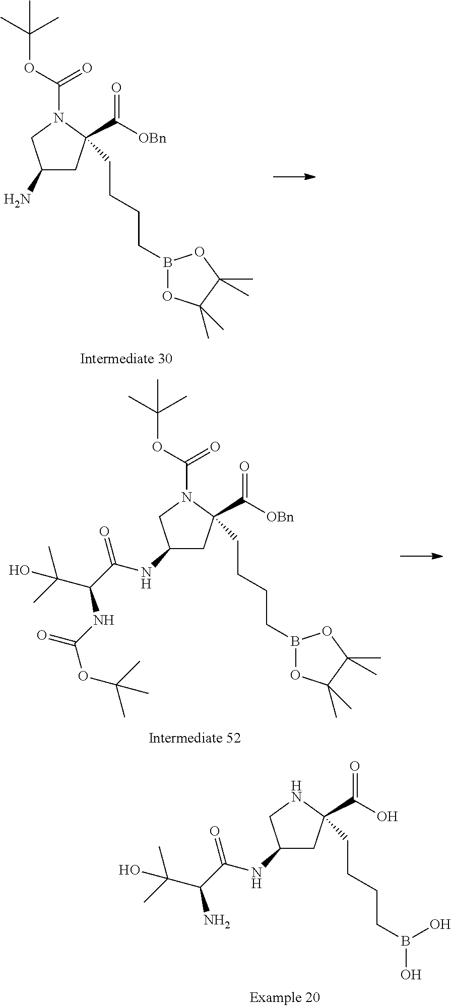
C1(NC(=O)C(N)C(C)(C)O)CC(C(O)=O)(CCCCB(O)O)NC1.C1(N)CC(C([OBn])=O)(CCCCB2OC(C)(C)C(C)(C)O2)N(C(OC(C)(C)C)=O)C1.C1(NC(=O)C(NC(=O)OC(C)(C)C)C(C)(C)O)CC(C([OBn])=O)(CCCCB2OC(C)(C)C(C)(C)O2)N(C(OC(C)(C)C)=O)C1
